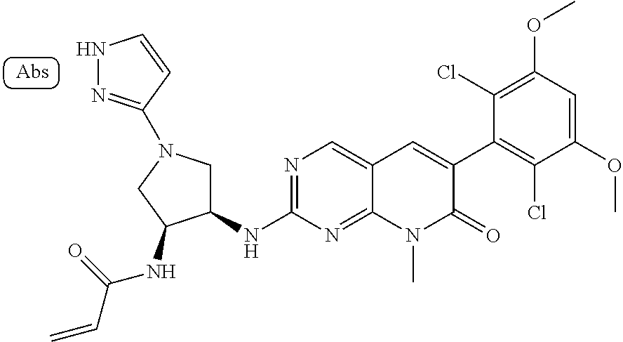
C1(NC2=NC=C3C(=N2)N(C)C(=O)C(C2=C(Cl)C(OC)=CC(OC)=C2Cl)=C3)CN(C2=NNC=C2)CC1NC(=O)C=C
